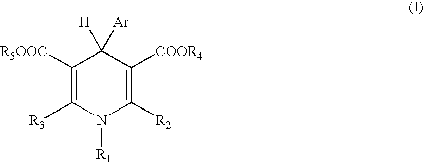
C1([R5OOC])=C([R3])N([R1])C([R2])=C([COOR4])C1([H])[Ar]
